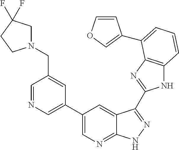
N1C2=C(N=C1C1=NNC3=NC=C(C4=CN=CC(CN5CC(F)(F)CC5)=C4)C=C31)C(C1=COC=C1)=CC=C2
